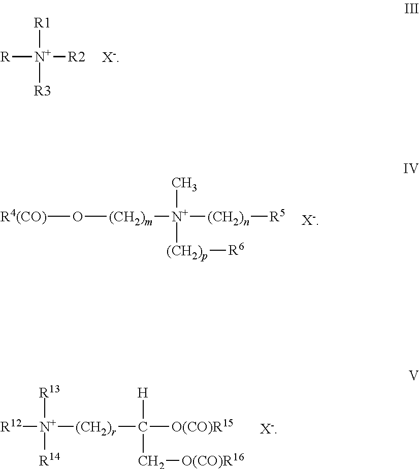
[R][N+]([R2])([R1])[R3].[X-].[R4(CO)]O[(CH2)m][N+]([(CH2)n][R5])(C)[(CH2)p][R6].[X-].[R12][N+]([R13])([(CH2)r]C([O(CO)R15])([H])C[O(CO)R16])[R14].[X-]
